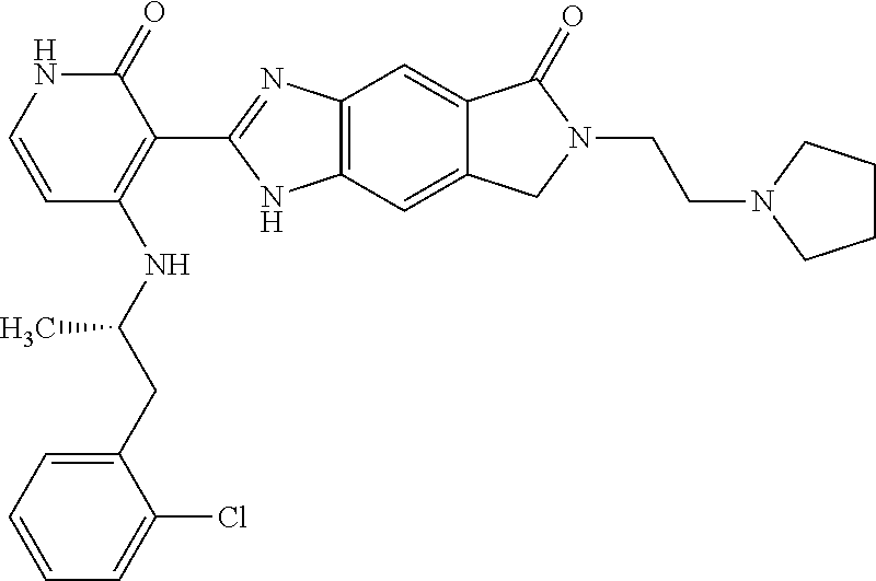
C12=C(C=C3C(=C1)C(=O)N(CCN1CCCC1)C3)NC(C1=C(NC(CC3=CC=CC=C3Cl)C)C=CNC1=O)=N2
